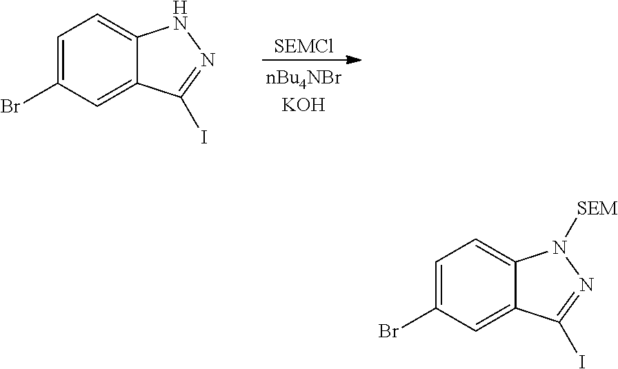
[SEMCl].C1=C(Br)C=C2C(=C1)NN=C2I.C1=C(Br)C=C2C(=C1)N([SEM])N=C2I
